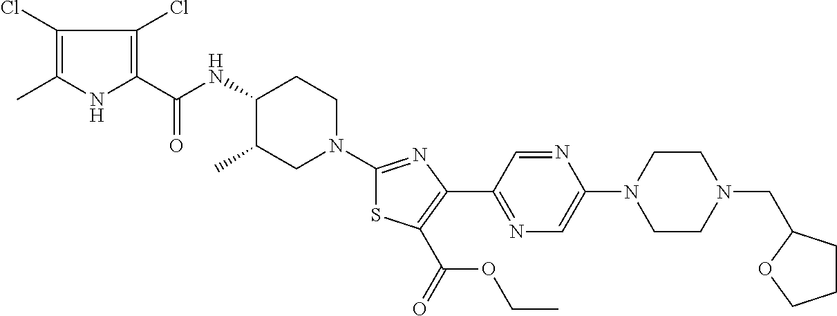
C1(Cl)=C(C)NC(C(NC2C(C)CN(C3=NC(C4=NC=C(N5CCN(CC6CCCO6)CC5)N=C4)=C(C(=O)OCC)S3)CC2)=O)=C1Cl
